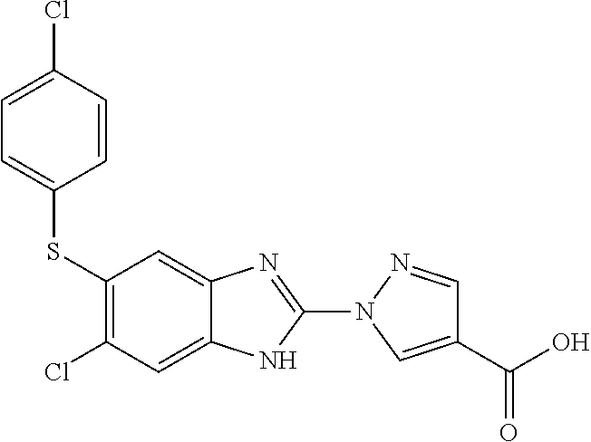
C1(SC2=CC=C(Cl)C=C2)=C(Cl)C=C2C(=C1)N=C(N1C=C(C(=O)O)C=N1)N2
